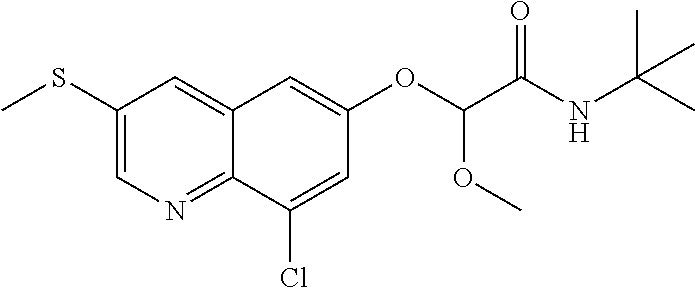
C1(SC)=CN=C2C(=C1)C=C(OC(C(NC(C)(C)C)=O)OC)C=C2Cl
